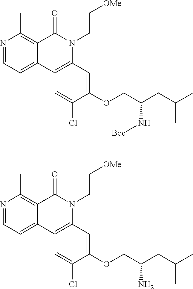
N1=CC=C2C(=C1C)C(=O)N(CC[OMe])C1=C2C=C(Cl)C(OCC(CC(C)C)N[Boc])=C1.N1=CC=C2C(=C1C)C(=O)N(CC[OMe])C1=C2C=C(Cl)C(OCC(CC(C)C)N)=C1
